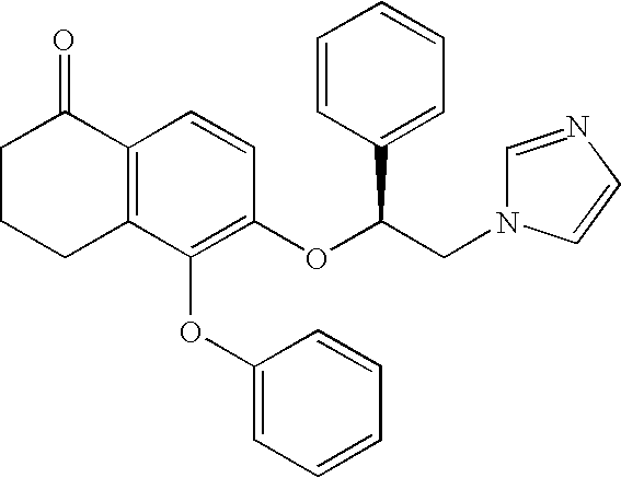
C12=C(C(OC3=CC=CC=C3)=C(OC(CN3C=NC=C3)C3=CC=CC=C3)C=C1)CCCC2=O
